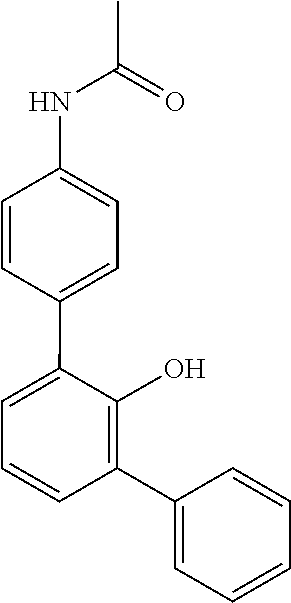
C1=CC(NC(C)=O)=CC=C1C1=CC=CC(C2=CC=CC=C2)=C1O
